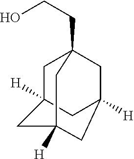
C1C2([H])CC3([H])CC([H])(CC1(CCO)C3)C2
